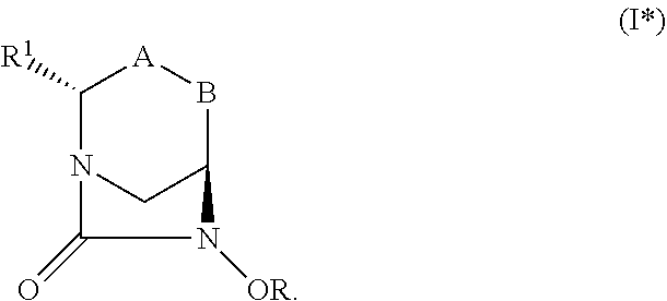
C1([R1])N2CC(B[A]1)N([OR])C2=O
